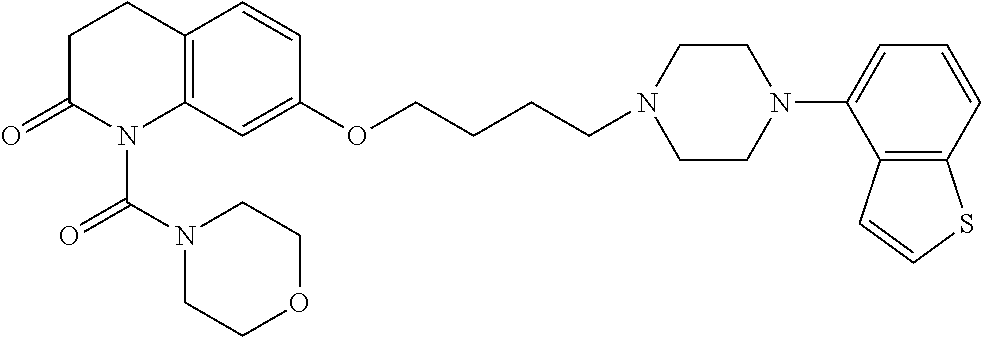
C12=C(C=C(OCCCCN3CCN(C4=CC=CC5=C4C=CS5)CC3)C=C1)N(C(N1CCOCC1)=O)C(=O)CC2
